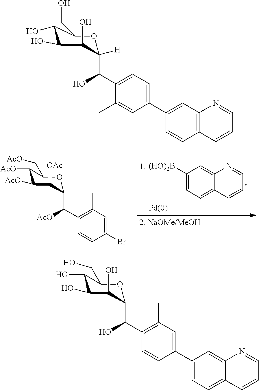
C1([(HO)2B])=CC=C2C(=C1)N=CC=C2.C1([AcO])C([AcO])C([OAc])C(C(C2=C(C)C=C(Br)C=C2)[AcO])OC1C[AcO].C1(O)C(O)C(O)C(C(C2=C(C)C=C(C3=CC=C4C(=C3)N=CC=C4)C=C2)O)OC1CO.C1(O)C(O)C(O)C(C(C2=CC=C(C3=CC4=C(C=C3)C=CC=N4)C=C2C)O)([H])OC1CO
